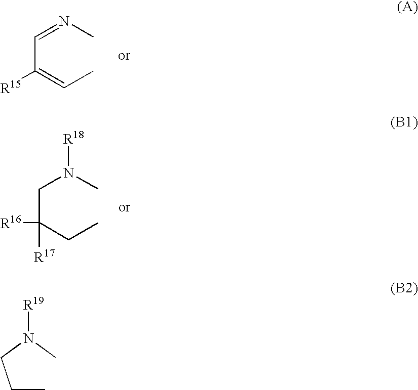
CC=C(C=NC)[R15].C(C(CC)([R17])[R16])N(C)[R18].C(C)CN(C)[R19]
